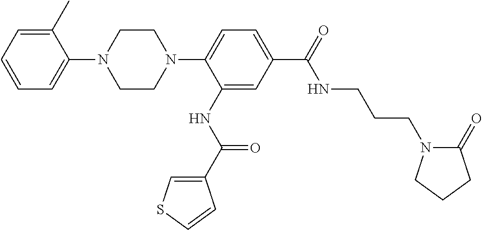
C1=CC=C(C)C(N2CCN(C3=CC=C(C(=O)NCCCN4C(=O)CCC4)C=C3NC(C3=CSC=C3)=O)CC2)=C1
